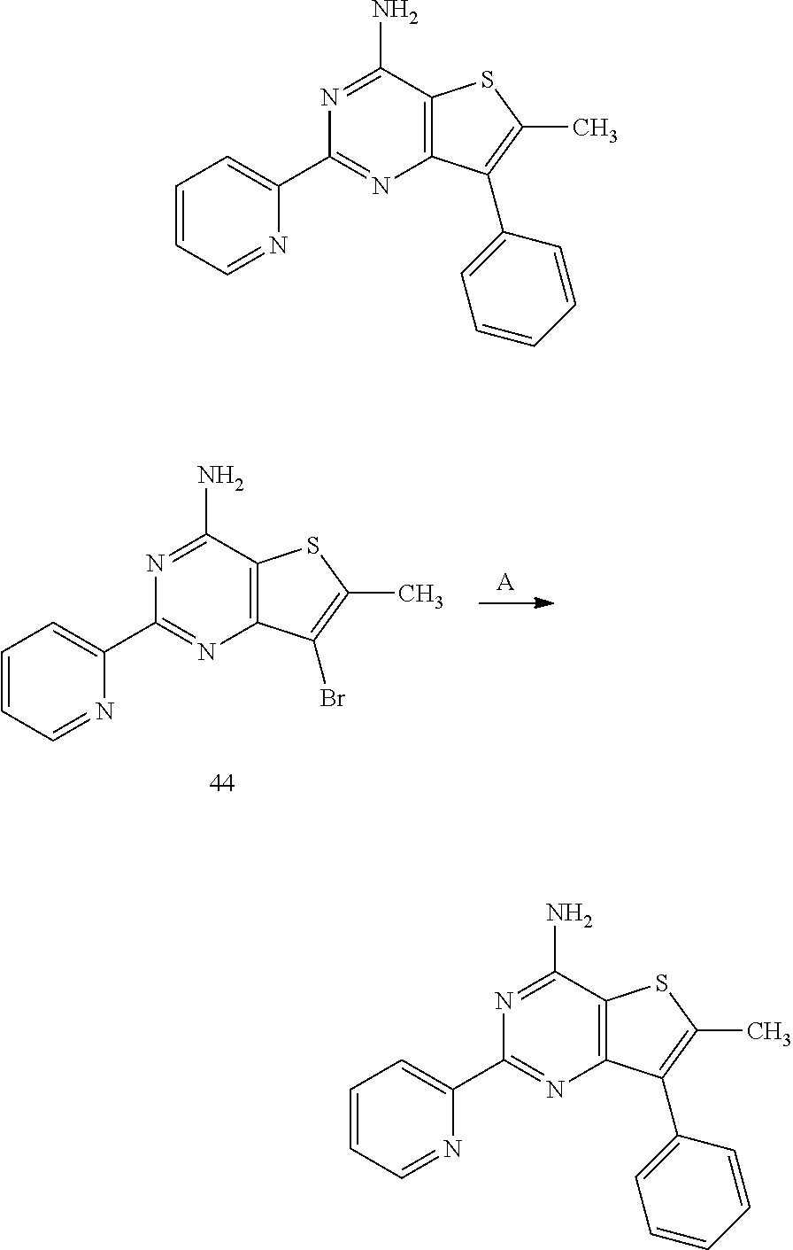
[A].C1=CC=NC(C2=NC3=C(C(N)=N2)SC(C)=C3Br)=C1.C1=CC=NC(C2=NC3=C(C(N)=N2)SC(C)=C3C2=CC=CC=C2)=C1.C1=CC=NC(C2=NC3=C(C(N)=N2)SC(C)=C3C2=CC=CC=C2)=C1
